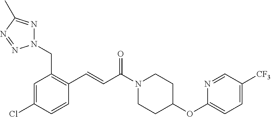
N1(CC2=C(C=CC(N3CCC(OC4=CC=C([CF3])C=N4)CC3)=O)C=CC(Cl)=C2)N=C(C)N=N1
